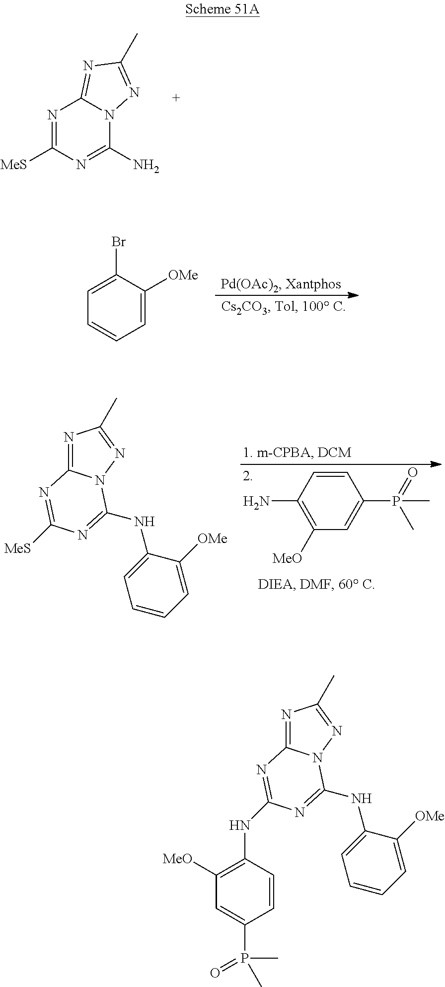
N1=C2N(N=C1C)C(NC1=CC=CC=C1[OMe])=NC(NC1=C([MeO])C=C(P(C)(C)=O)C=C1)=N2.N1=C([MeS])N=C(N)N2C1=NC(C)=N2.C1=C(Br)C([OMe])=CC=C1.N1=C2N(N=C1C)C(NC1=CC=CC=C1[OMe])=NC([MeS])=N2.C1=CC(N)=C([MeO])C=C1P(C)(C)=O
